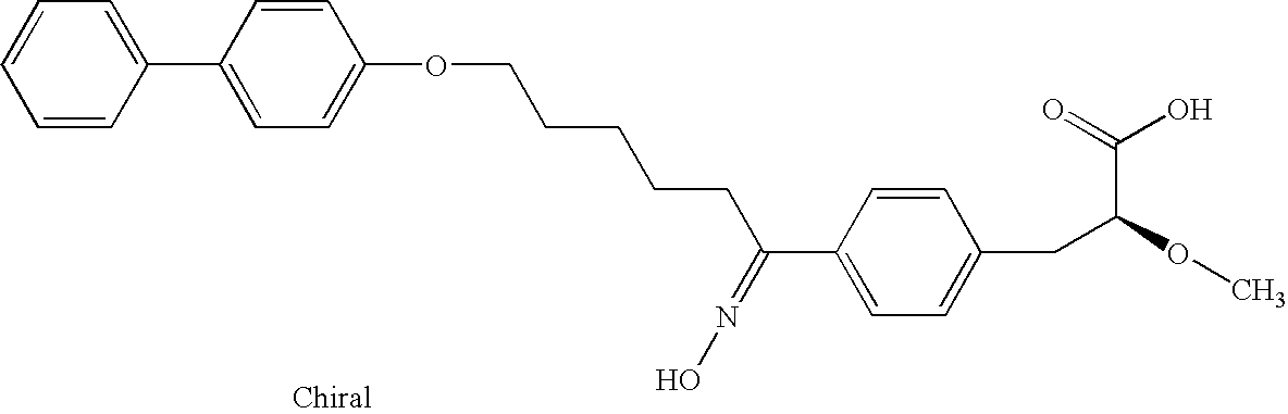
C1=CC(C2=CC=C(OCCCCCC(C3=CC=C(CC(OC)C(=O)O)C=C3)=NO)C=C2)=CC=C1
